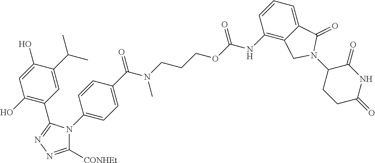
C1=C(O)C(C(C)C)=CC(C2=NN=C([CONHEt])N2C2=CC=C(C(=O)N(C)CCCOC(=O)NC3=C4C(=CC=C3)C(=O)N(C3CCC(=O)NC3=O)C4)C=C2)=C1O
